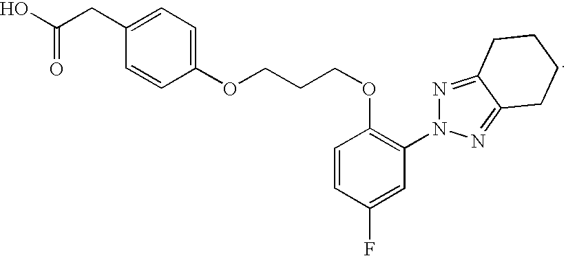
C1=CC(OCCCOC2=CC=C(CC(O)=O)C=C2)=C(N2N=C3C(=N2)CCCC3)C=C1F
